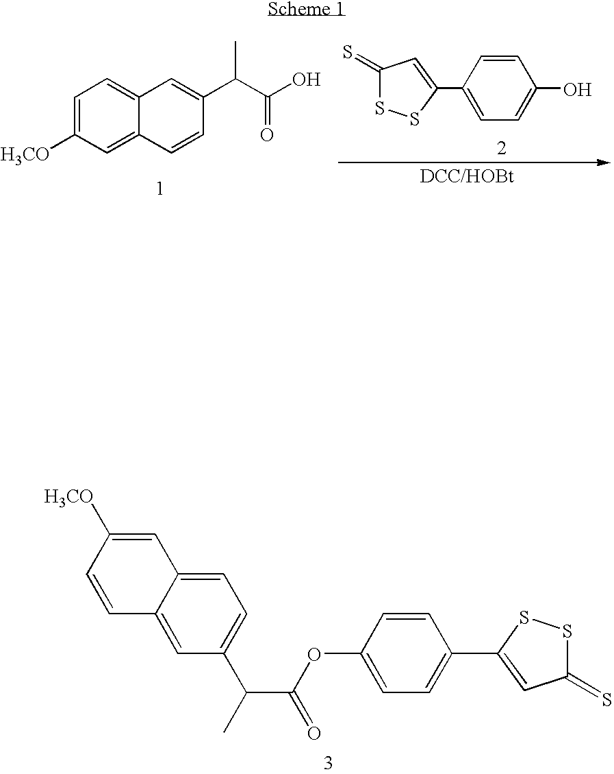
C1=C2C(=CC(C(C)C(OC3=CC=C(C4=CC(=S)SS4)C=C3)=O)=C1)C=CC([H3CO])=C2.C1=C([H3CO])C=C2C(=C1)C=C(C(C(O)=O)C)C=C2.C1=CC(C2=CC(=S)SS2)=CC=C1O
